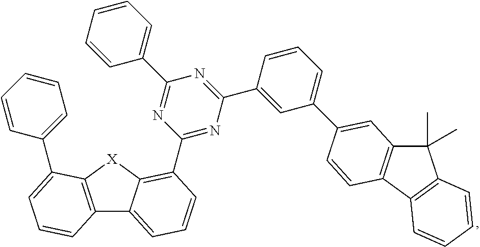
C12=C([X]C3=C(C4=NC(C5=CC(C6=CC7=C(C8=C(C7(C)C)C=CC=C8)C=C6)=CC=C5)=NC(C5=CC=CC=C5)=N4)C=CC=C13)C(C1=CC=CC=C1)=CC=C2
